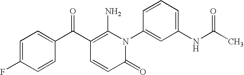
C1=C(F)C=CC(C(C2=C(N)N(C3=CC(NC(C)=O)=CC=C3)C(=O)C=C2)=O)=C1
